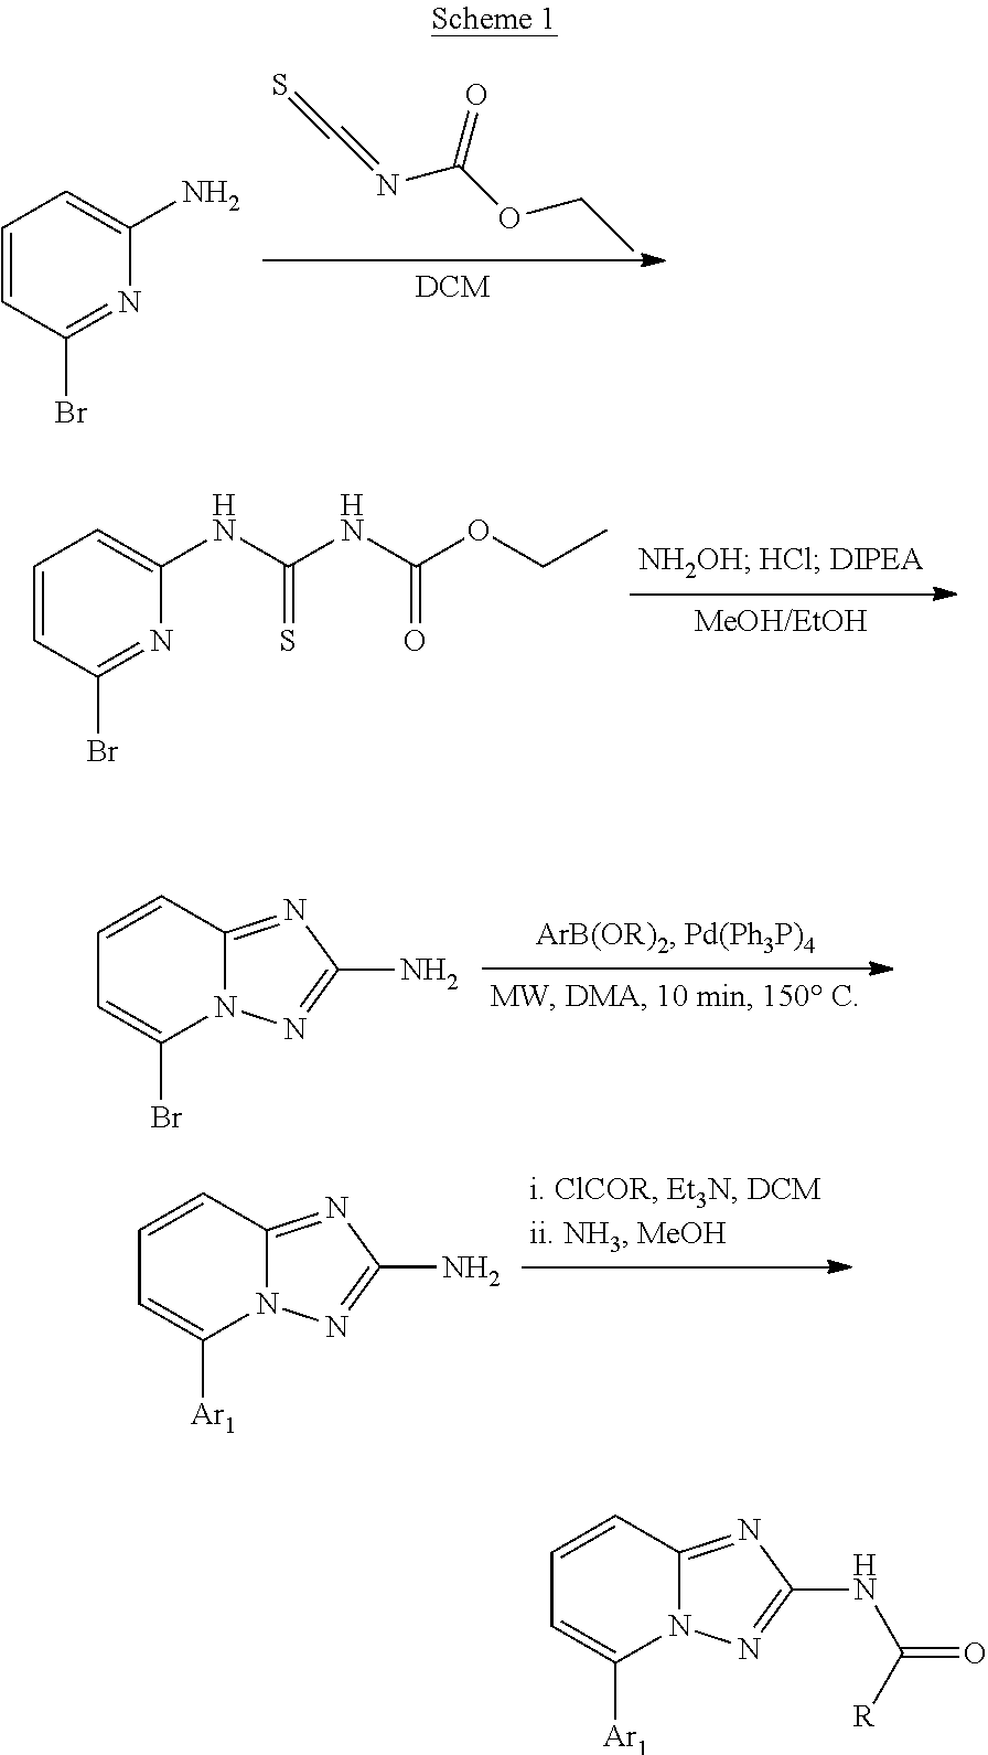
C1=CC(Br)=NC(N)=C1.O=C(N=C=S)OCC.C1=CC(Br)=NC(NC(=S)NC(=O)OCC)=C1.C1=CC2=NC(N)=NN2C(Br)=C1.C1=CC2=NC(N)=NN2C([Ar1])=C1.C1=CC2=NC(NC(=O)[R])=NN2C([Ar1])=C1
